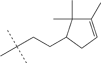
C1(C)=CCC(CCC(C)(C)C)C1(C)C
